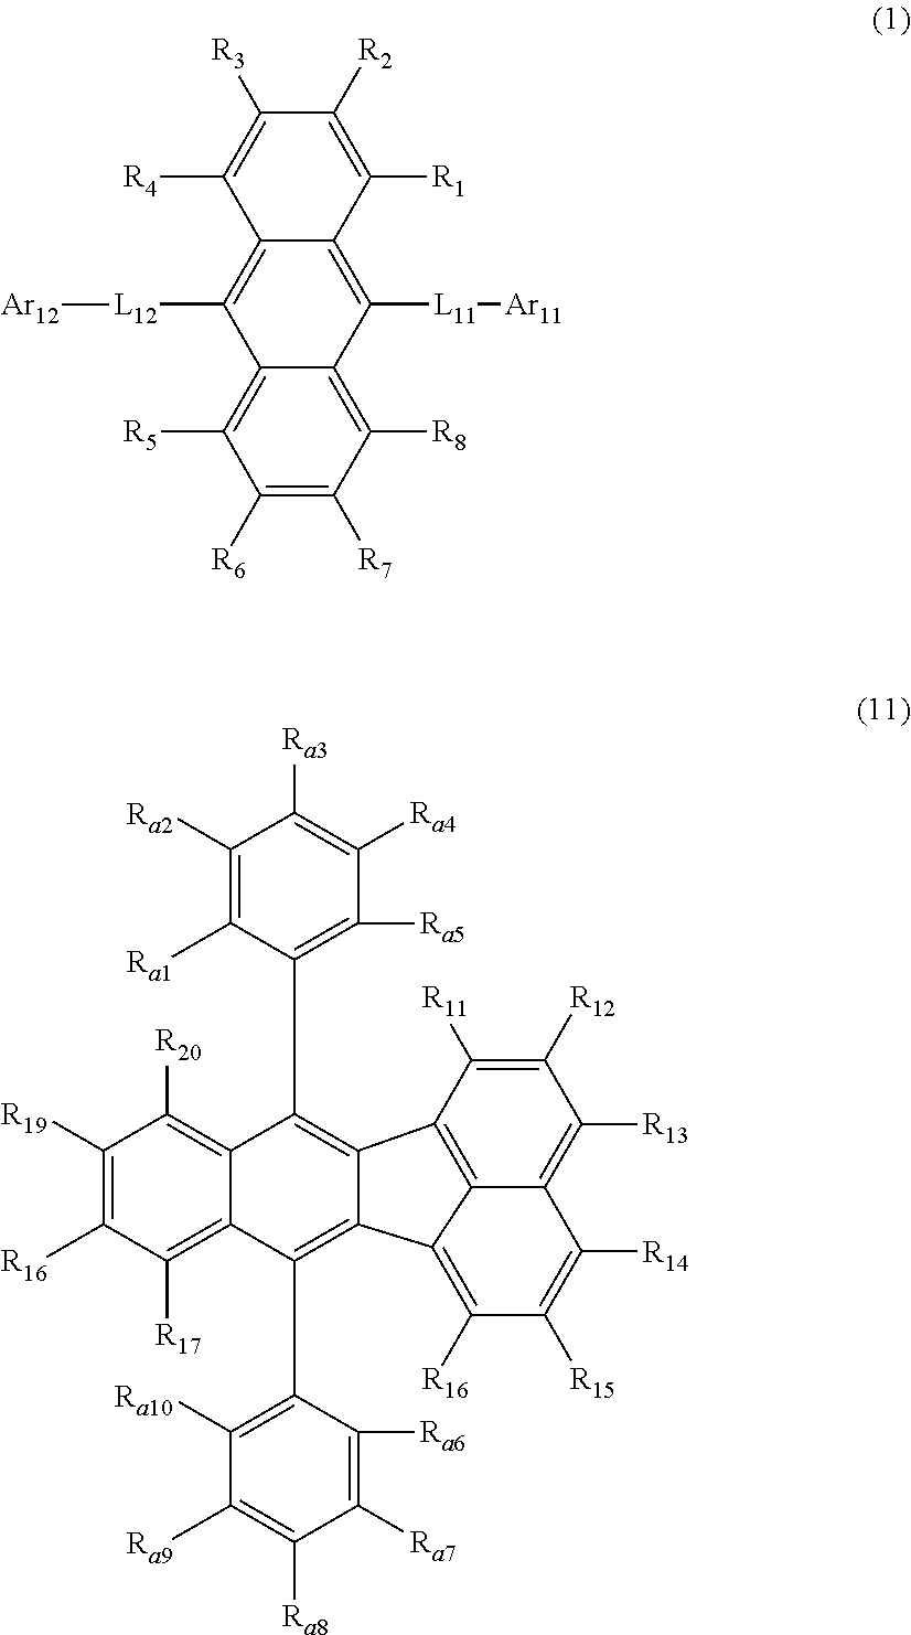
C1([R2])=C([R1])C2=C([L11][Ar11])C3=C([R8])C([R7])=C([R6])C([R5])=C3C([L12][Ar12])=C2C([R4])=C1[R3].C1([R19])=C([R16])C([R17])=C2C(=C1[R20])C(C1=C([Ra5])C([Ra4])=C([Ra3])C([Ra2])=C1[Ra1])=C1C(=C2C2=C([Ra10])C([Ra9])=C([Ra8])C([Ra7])=C2[Ra6])C2=C([R16])C([R15])=C([R14])C3=C([R13])C([R12])=C([R11])C1=C32
